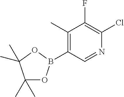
C1(C)=C(B2OC(C)(C)C(C)(C)O2)C=NC(Cl)=C1F
